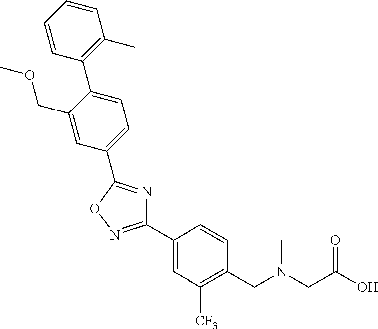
C1=CC=CC(C2=CC=C(C3=NC(C4=CC([CF3])=C(CN(CC(O)=O)C)C=C4)=NO3)C=C2COC)=C1C
